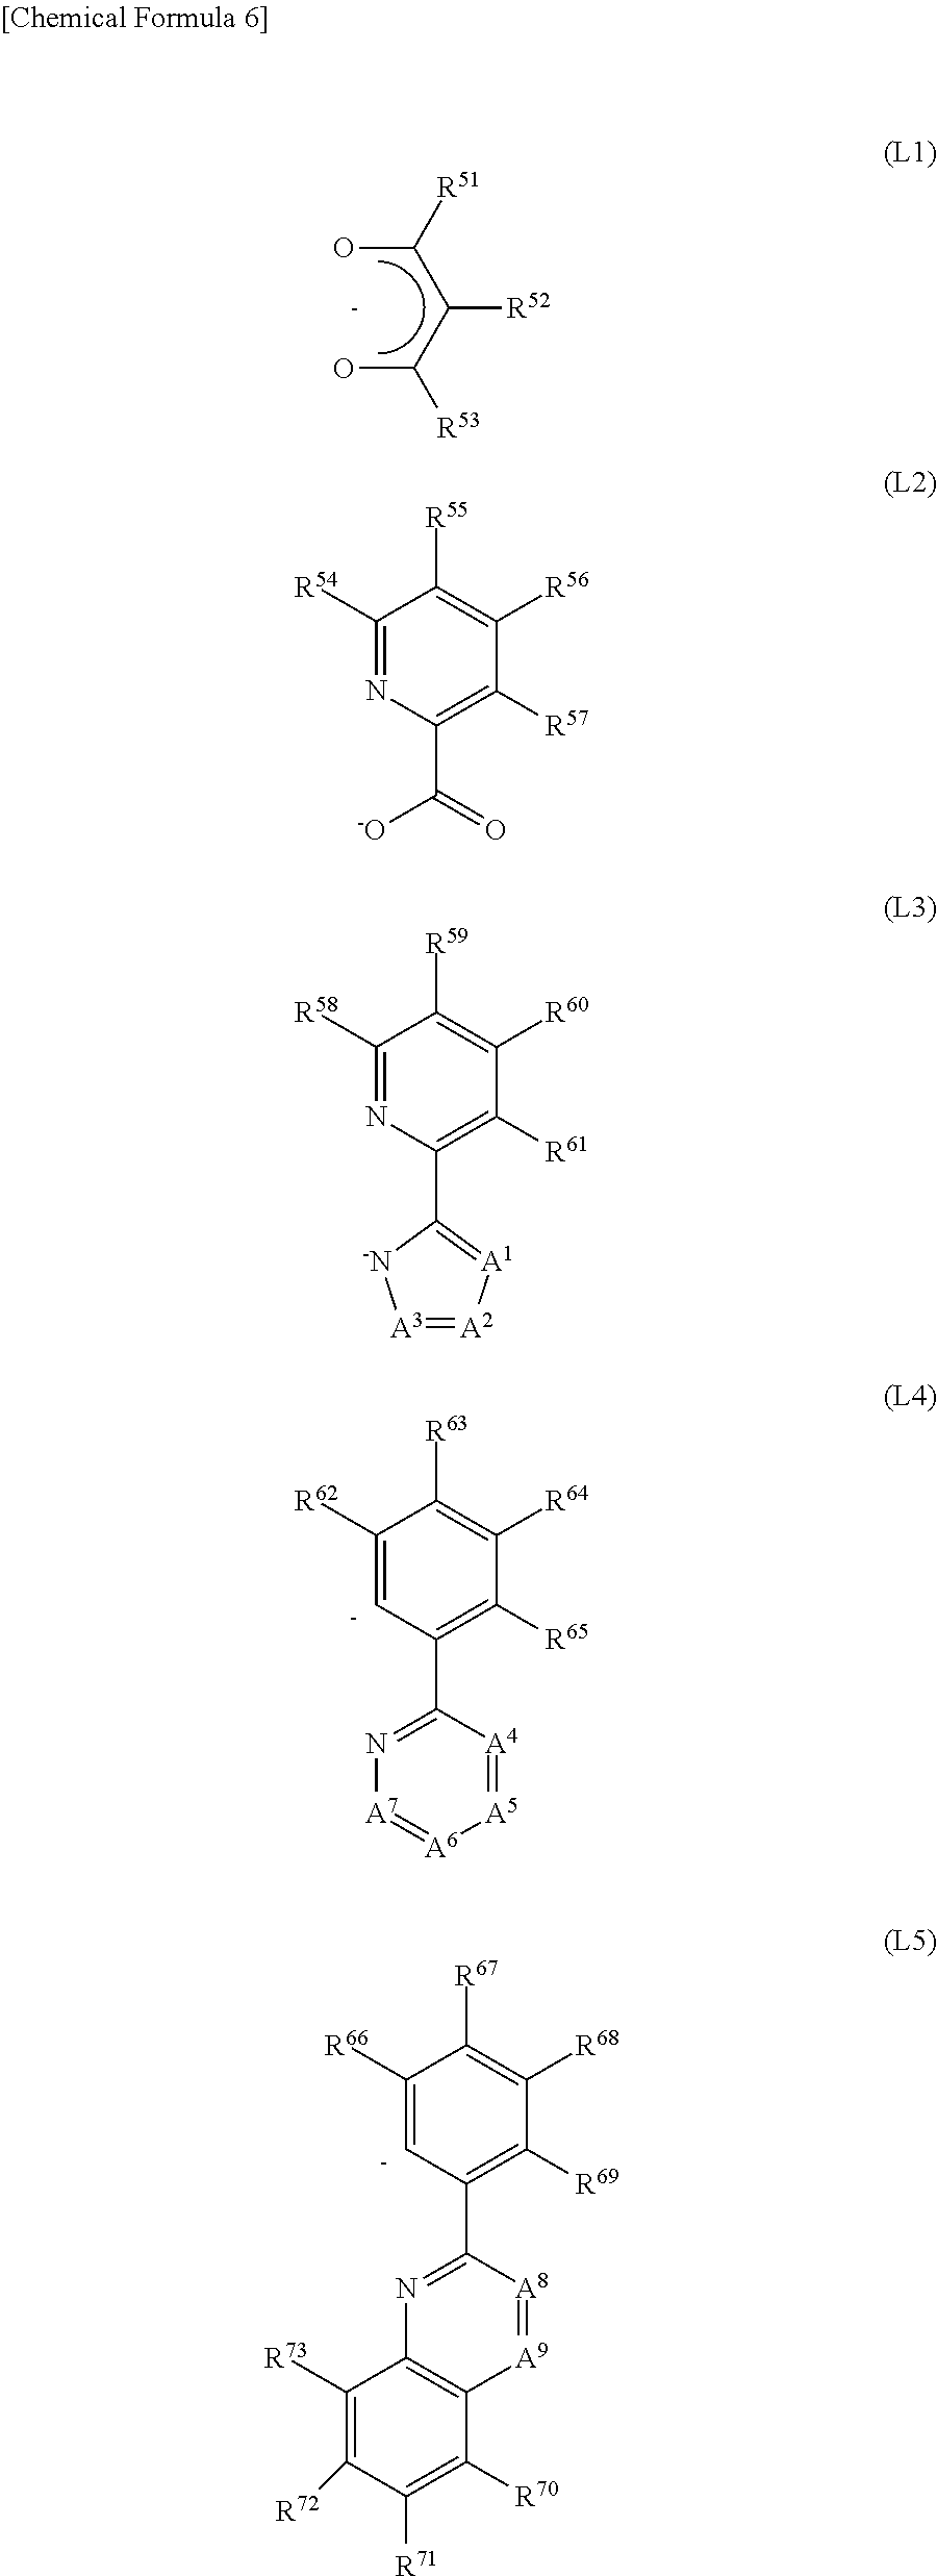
OC(C(C(O)[R51])[R52])[R53].C1([R54])=NC(C(=O)[-O])=C([R57])C([R56])=C1[R55].C1([R58])=NC(C2=[A1][A2]=[A3][-N]2)=C([R61])C([R60])=C1[R59].C1([R62])=[C-]C(C2=N[A7]=[A6][A5]=[A4]2)=C([R65])C([R64])=C1[R63].C1([R66])=[C-]C(C2=NC3=C(C([R70])=C([R71])C([R72])=C3[R73])[A9]=[A8]2)=C([R69])C([R68])=C1[R67]
